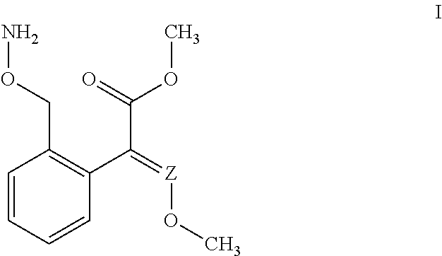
C1=CC=CC(C(C(OC)=O)=[Z]OC)=C1CON
